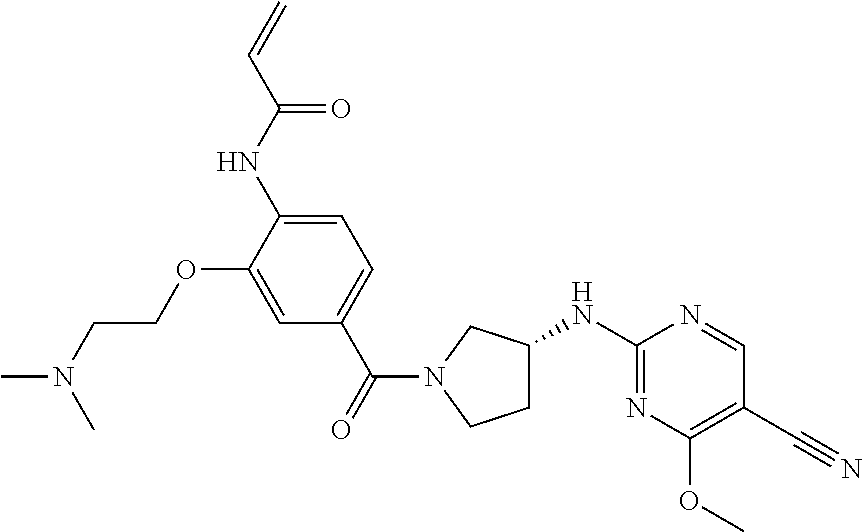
C1C(NC2=NC(OC)=C(C#N)C=N2)CN(C(=O)C2=CC=C(NC(C=C)=O)C(OCCN(C)C)=C2)C1
